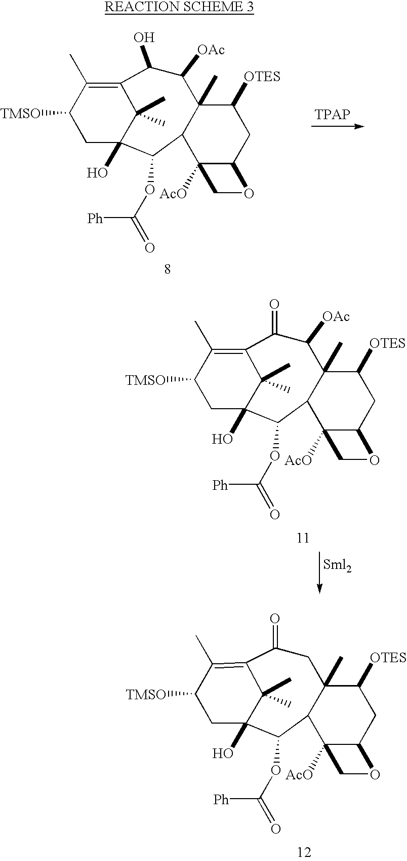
C12=C(C)C([TMSO])CC(O)(C1(C)C)C(OC([Ph])=O)C1C(C)(CC2=O)C([OTES])CC2C1([AcO])CO2.C12=C(C)C([TMSO])CC(O)(C1(C)C)C(OC([Ph])=O)C1C(C)(C([OAc])C2O)C([OTES])CC2C1([AcO])CO2.C12=C(C)C([TMSO])CC(O)(C1(C)C)C(OC([Ph])=O)C1C(C)(C([OAc])C2=O)C([OTES])CC2C1([AcO])CO2
